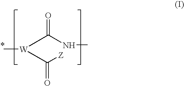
C[W](C(NC)=O)C([Z])=O
